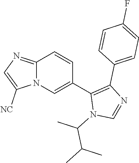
C12=NC=C([NC])N1C=C(C1=C(C3=CC=C(F)C=C3)N=CN1C(C)C(C)C)C=C2
